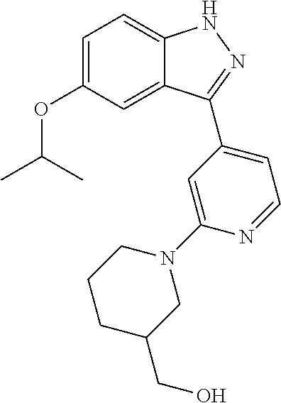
C1=C(OC(C)C)C=C2C(=C1)NN=C2C1=CC=NC(N2CCCC(CO)C2)=C1
